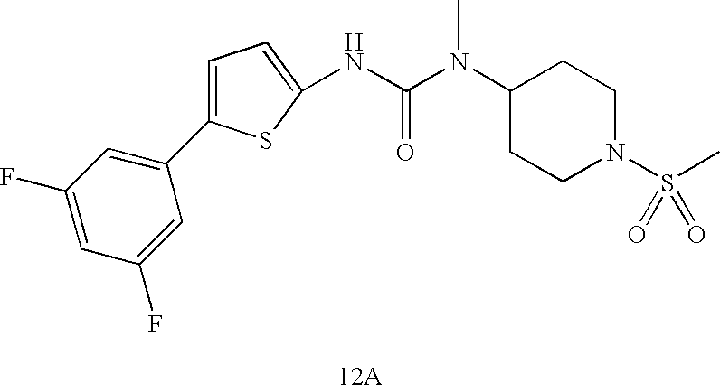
C1(F)=CC(C2=CC=C(NC(N(C3CCN(S(C)(=O)=O)CC3)C)=O)S2)=CC(F)=C1
